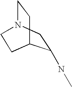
C1(NC)CN2CCC1CC2
